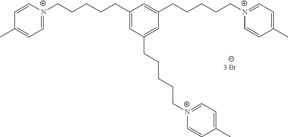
C1(CCCCC[N+]2=CC=C(C)C=C2)=CC(CCCCC[N+]2=CC=C(C)C=C2)=CC(CCCCC[N+]2=CC=C(C)C=C2)=C1
